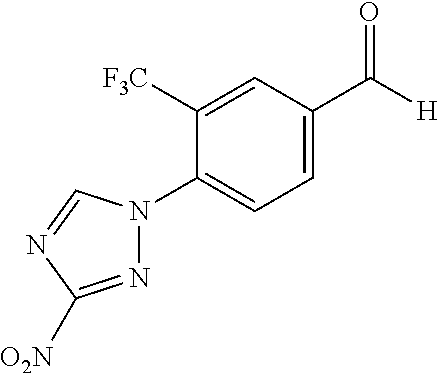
C1([F3C])=CC(C([H])=O)=CC=C1N1N=C([O2N])N=C1
